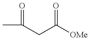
CC(=O)CC([OMe])=O
